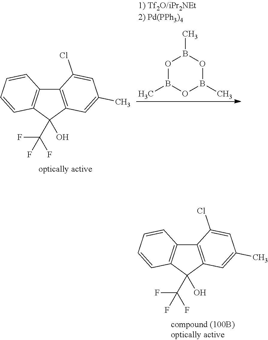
C12=C(C(C(F)(F)F)(O)C3=C1C=CC=C3)C=C(C)C=C2Cl.C12=C(C(C(F)(F)F)(O)C3=C1C=CC=C3)C=C(C)C=C2Cl.O1B(C)OB(C)OB1C
